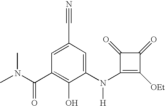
C1(N(C2=CC(C#N)=CC(C(N(C)C)=O)=C2O)[H])=C([OEt])C(=O)C1=O
